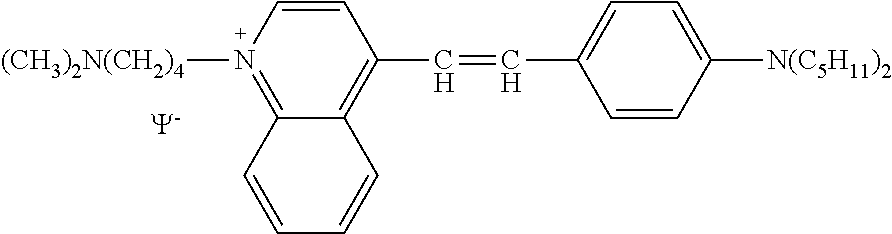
C1=CC(C=CC2=CC=C([N(C5H11)2])C=C2)=C2C(=N1[(CH3)2N(CH2)4])C=CC=C2.[Y]
